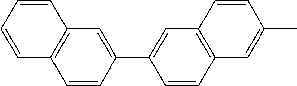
C1=CC2=C(C=C1C1=CC3=C(C=C1)C=CC=C3)C=CC(C)=C2
